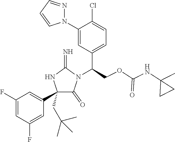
C1(C2=CC(F)=CC(F)=C2)(CC(C)(C)C)C(=O)N(C(COC(NC2(C)CC2)=O)C2=CC=C(Cl)C(N3N=CC=C3)=C2)C(=N)N1
